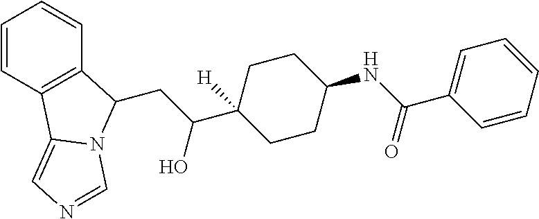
C1=CC2=C(C=C1)C(CC(C1([H])CCC(NC(C3=CC=CC=C3)=O)CC1)O)N1C2=CN=C1
